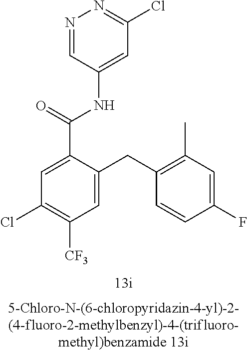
N1=CC(NC(C2=CC(Cl)=C([CF3])C=C2CC2=C(C)C=C(F)C=C2)=O)=CC(Cl)=N1
